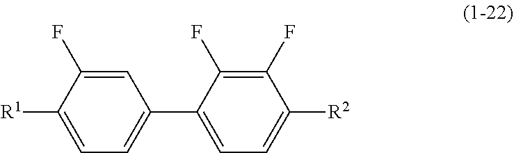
C1(F)=C(F)C(C2=CC=C([R1])C(F)=C2)=CC=C1[R2]
